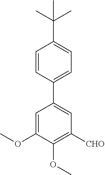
C1(C2=CC=C(C(C)(C)C)C=C2)=CC([CHO])=C(OC)C(OC)=C1
